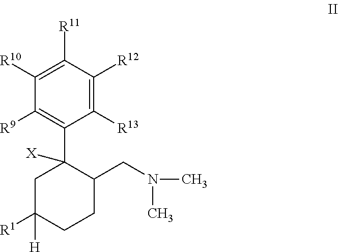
C1([R13])=C([R12])C([R11])=C([R10])C([R9])=C1C1([X])CC([R1])([H])CCC1CN(C)C
